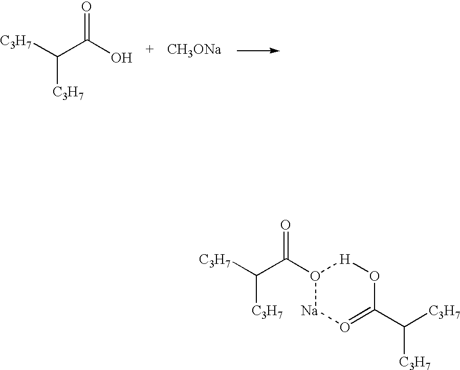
[C3H7]C(C(O1[Na]O=C(C([C3H7])[C3H7])O[H]1)=O)[C3H7].[C3H7]C(C(O)=O)[C3H7].[CH3ONa]
